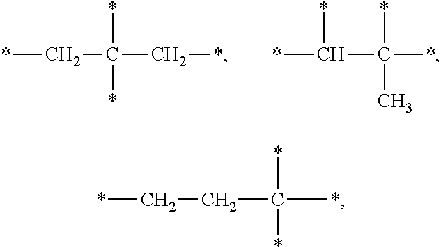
C(*)(CC*)(*)*.*C(C(*)(C)*)*.C(*)C(C*)(*)*
